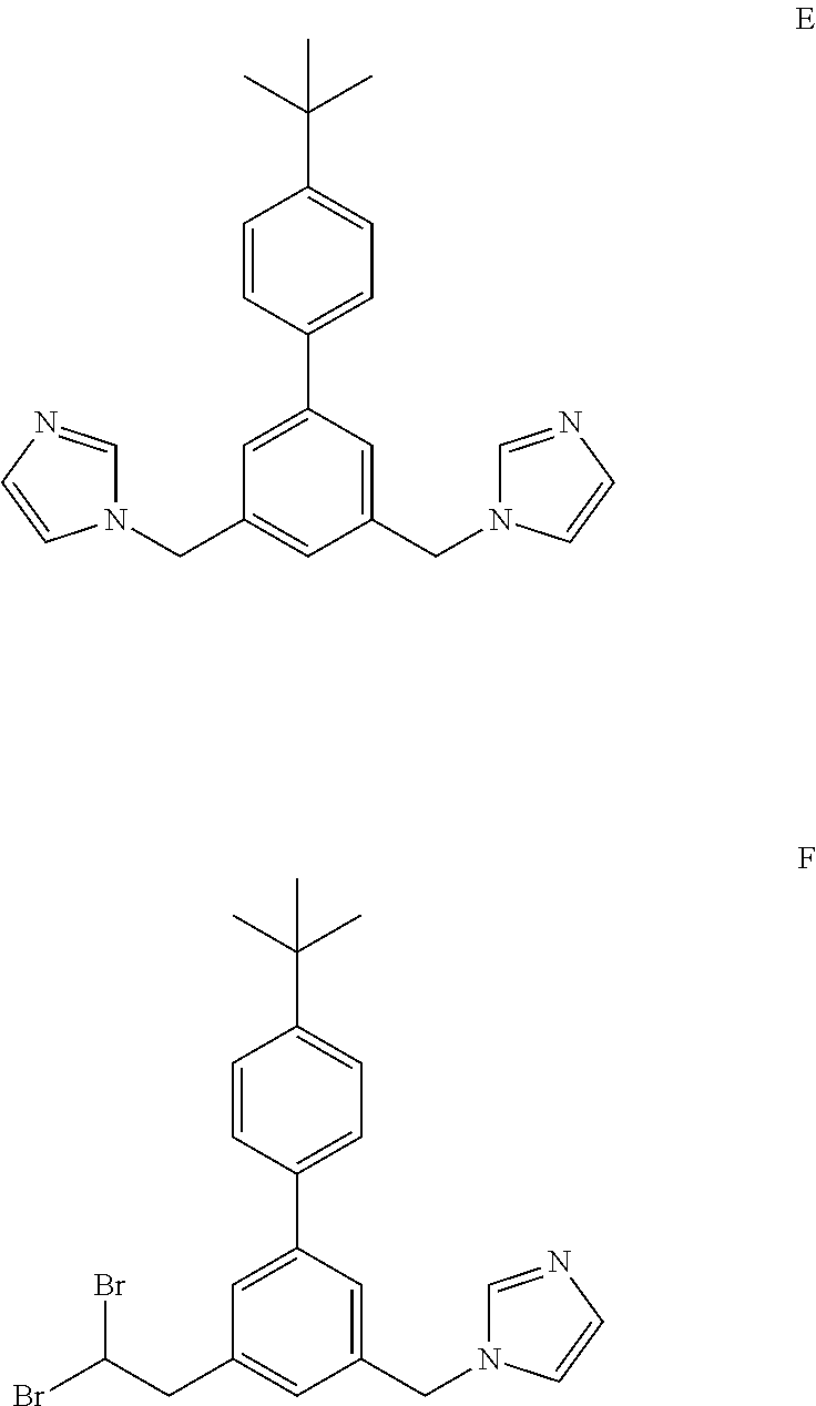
C1=CC(C2=CC(CN3C=NC=C3)=CC(CN3C=NC=C3)=C2)=CC=C1C(C)(C)C.C1=CC(C2=CC(CC(Br)Br)=CC(CN3C=NC=C3)=C2)=CC=C1C(C)(C)C
